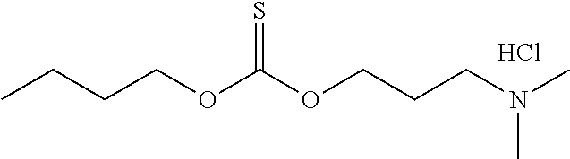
C(COC(OCCCN(C)C)=S)CC.Cl
